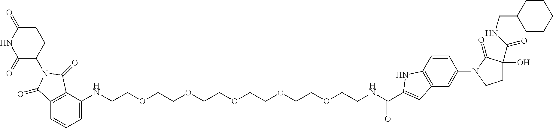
C12=C(C(NCCOCCOCCOCCOCCOCCNC(=O)C3=CC4=C(C=CC(N5C(=O)C(C(NCC6CCCCC6)=O)(O)CC5)=C4)N3)=CC=C1)C(=O)N(C1C(=O)NC(=O)CC1)C2=O
